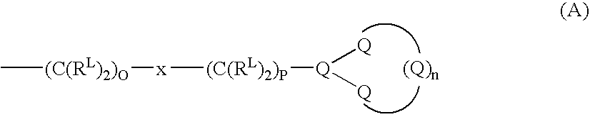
C[(C(RL)2)O][x][(C(RL)2)P][Q]([Q])[Q]
